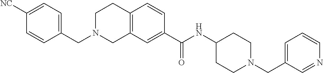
C1([NC])=CC=C(CN2CC3=C(CC2)C=CC(C(NC2CCN(CC4=CC=CN=C4)CC2)=O)=C3)C=C1
